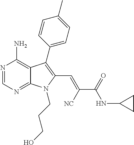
N1=CN=C2C(=C1N)C(C1=CC=C(C)C=C1)=C(C=C(C(=O)NC1CC1)[NC])N2CCCO
